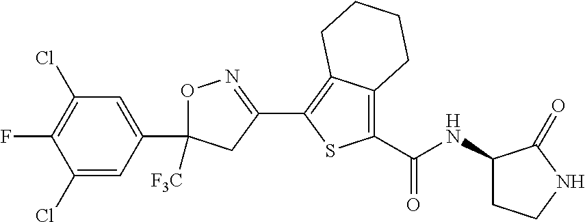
O1C(C2=CC(Cl)=C(F)C(Cl)=C2)([F3C])CC(C2=C3C(=C(C(=O)NC4CCNC4=O)S2)CCCC3)=N1
